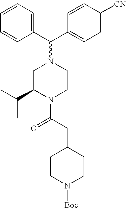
C1(C(C2=CC=C([CN])C=C2)N2CC(C(C)C)N(C(CC3CCN([Boc])CC3)=O)CC2)=CC=CC=C1
